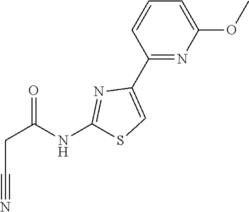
C(C#N)C(=O)NC1=NC(C2=NC(OC)=CC=C2)=CS1
